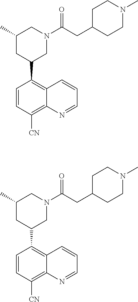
C1=CC([CN])=C2C(=C1C1CN(C(CC3CCN(C)CC3)=O)CC(C)C1)C=CC=N2.C1=CC([CN])=C2C(=C1C1CN(C(CC3CCN(C)CC3)=O)CC(C)C1)C=CC=N2
